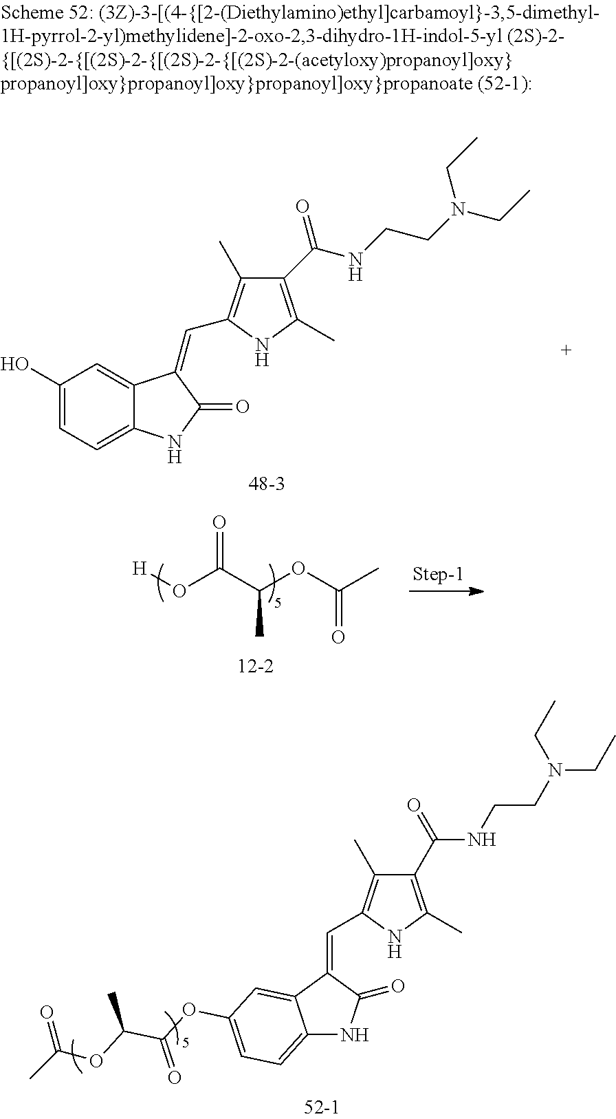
C1(O)=CC=C2C(=C1)C(=CC1=C(C)C(C(=O)NCCN(CC)CC)=C(C)N1)C(=O)N2.O(C(=O)C(C)OC(=O)C)[H].C12=CC=C(OC(=O)C(C)OC(=O)C)C=C1C(=CC1=C(C)C(C(NCCN(CC)CC)=O)=C(C)N1)C(=O)N2
